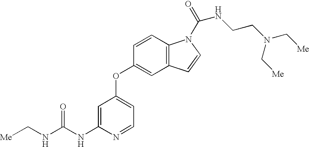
N(C(NC1=CC(OC2=CC3=C(C=C2)N(C(=O)NCCN(C[Me])C[Me])C=C3)=CC=N1)=O)C[Me]
